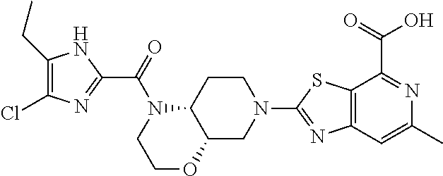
C1(CC)=C(Cl)N=C(C(=O)N2C3C(CN(C4=NC5=C(S4)C(C(=O)O)=NC(C)=C5)CC3)OCC2)N1
